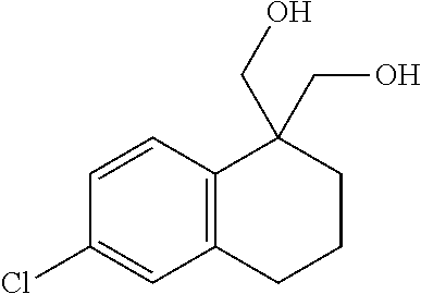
C1=CC2=C(C=C1Cl)CCCC2(CO)CO
